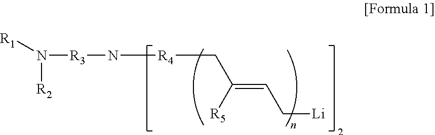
[R1]N([R2])[R3]N[R4]CC(=CC[Li])[R5]
